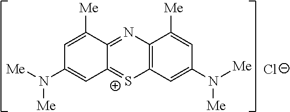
C1=C([Me])C2=NC3=C([S+]=C2C=C1N([Me])[Me])C=C(N([Me])[Me])C=C3[Me].[Cl-]
